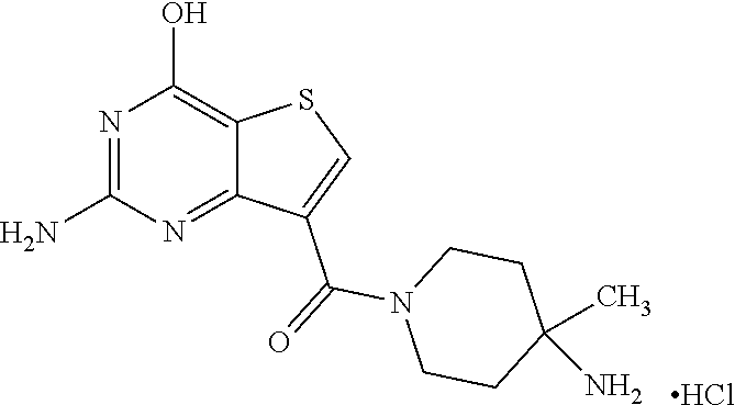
NC1=NC(O)=C2C(=N1)C(C(=O)N1CCC(N)(C)CC1)=CS2.Cl
